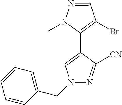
N1=CC(Br)=C(C2=CN(CC3=CC=CC=C3)N=C2[CN])N1C
